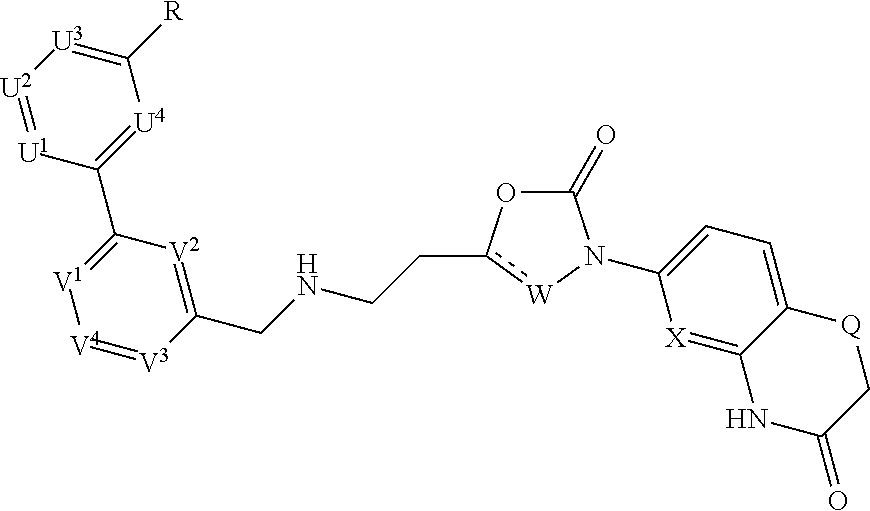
C1(CNCCc2[W]N(C3=CC=C4C(=[X]3)NC(=O)C[Q]4)C(=O)O2)=[V2]C(C2=[U4]C([R])=[U3][U2]=[U1]2)=[V1][V4]=[V3]1
